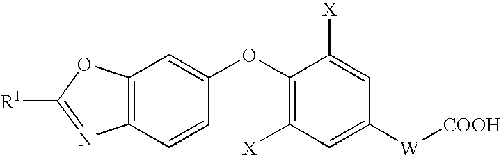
C12=C(C=C(OC3=C([X])C=C([W][COOH])C=C3[X])C=C1)OC([R1])=N2
